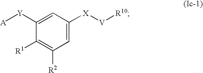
C1([X][V][R10])=CC([R2])=C([R1])C([Y][A])=C1
